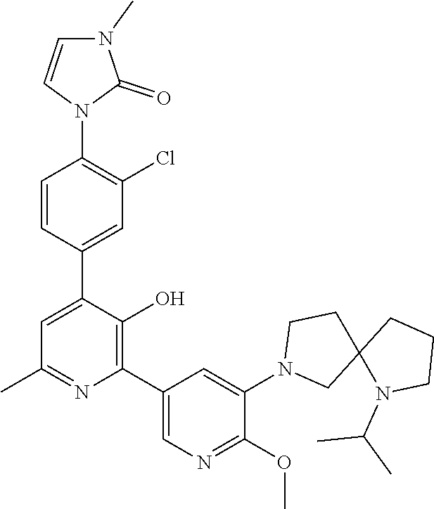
C1(C)=NC(C2=CN=C(OC)C(N3CC4(CC3)N(C(C)C)CCC4)=C2)=C(O)C(C2=CC(Cl)=C(N3C(=O)N(C)C=C3)C=C2)=C1
